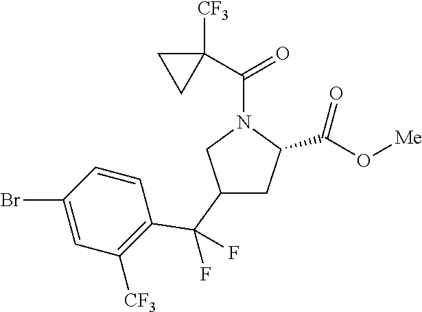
C1(C(C2=C([CF3])C=C(Br)C=C2)(F)F)CC(C(O[Me])=O)N(C(C2([CF3])CC2)=O)C1
